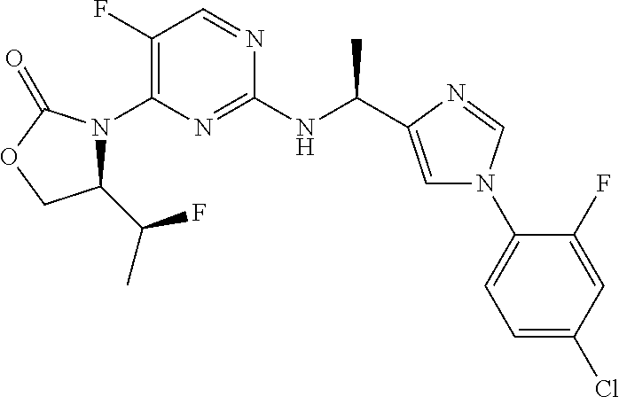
C1(C(C)F)N(C2=C(F)C=NC(NC(C)C3=CN(C4=CC=C(Cl)C=C4F)C=N3)=N2)C(=O)OC1
